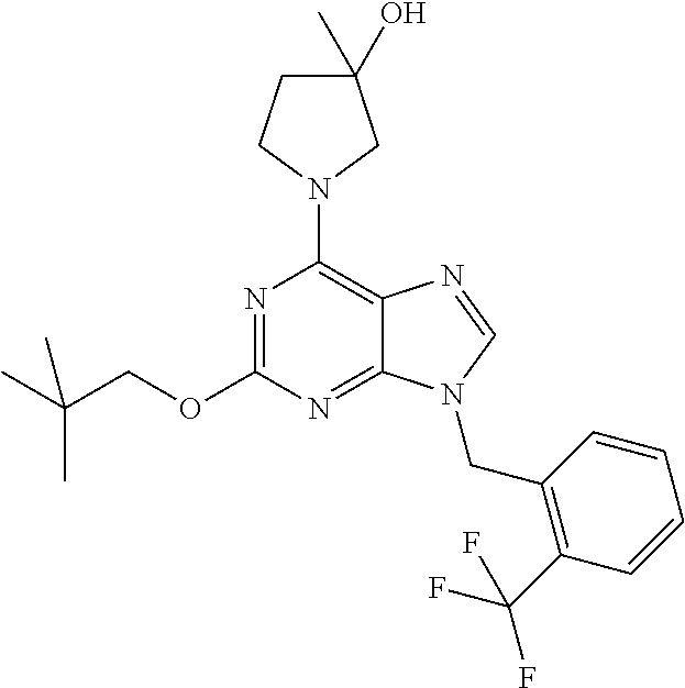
N1=C(OCC(C)(C)C)N=C2C(=C1N1CCC(C)(O)C1)N=CN2CC1=C(C(F)(F)F)C=CC=C1
